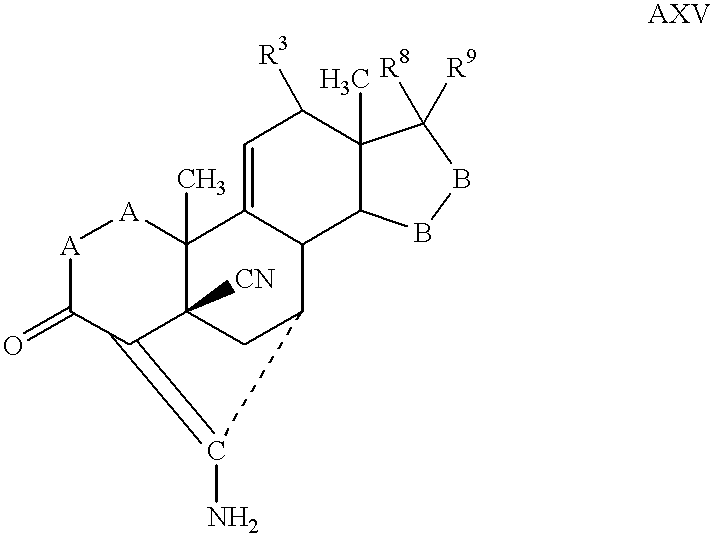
C1=C2C(C3C(C)(C1[R3])C([R8])([R9])BB3)C1CC3([CN])C2(C)[A][A]C(=O)C3=C1N
